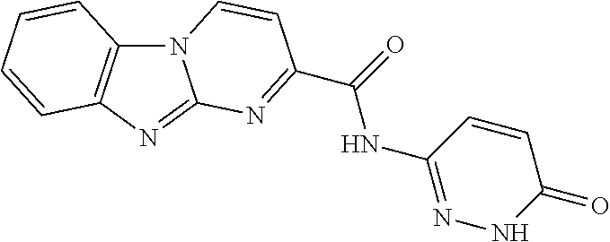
N12C3=C(N=C1N=C(C(NC1=NNC(=O)C=C1)=O)C=C2)C=CC=C3
